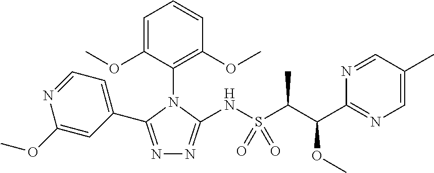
N1=C(C2=CC=NC(OC)=C2)N(C2=C(OC)C=CC=C2OC)C(NS(C(C)C(OC)C2=NC=C(C)C=N2)(=O)=O)=N1
